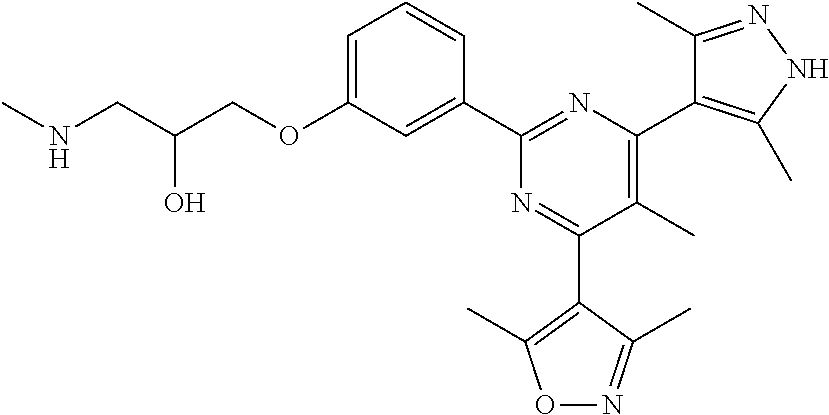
C1=C(OCC(CNC)O)C=C(C2=NC(C3=C(C)NN=C3C)=C(C)C(C3=C(C)ON=C3C)=N2)C=C1
